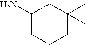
C1(N)CCCC(C)(C)C1
